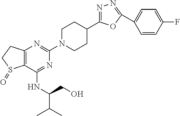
C12=C(N=C(N3CCC(C4=NN=C(C5=CC=C(F)C=C5)O4)CC3)N=C1NC(CO)C(C)C)CCS2=O
